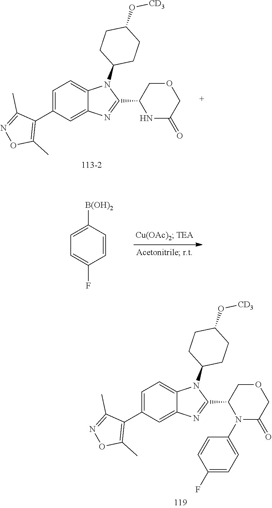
C1(C2N(C3=CC=C(F)C=C3)C(=O)COC2)=NC2=CC(C3=C(C)ON=C3C)=CC=C2N1C1CCC(O[CD3])CC1.C1(C2NC(=O)COC2)=NC2=CC(C3=C(C)ON=C3C)=CC=C2N1C1CCC(O[CD3])CC1.C1=C([B(OH)2])C=CC(F)=C1
